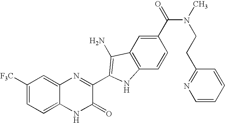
C1=C2C(=CC([F3C])=C1)N=C(C1=C(N)C3=C(C=CC(C(=O)N(CCC4=NC=CC=C4)C)=C3)N1)C(=O)N2
